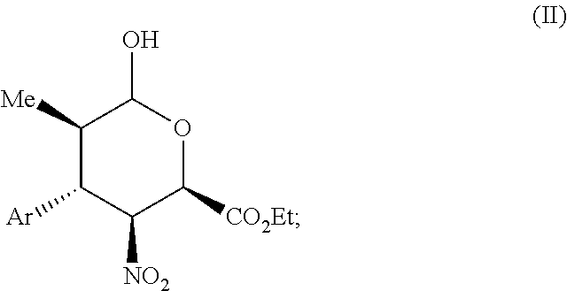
C1([Me])C([Ar])C([NO2])C([CO2Et])OC1O
